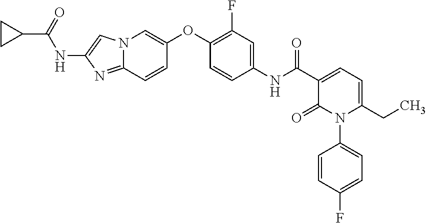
C1(NC(C2=CC=C(CC)N(C3=CC=C(F)C=C3)C2=O)=O)=CC(F)=C(OC2=CN3C(=NC(NC(C4CC4)=O)=C3)C=C2)C=C1
